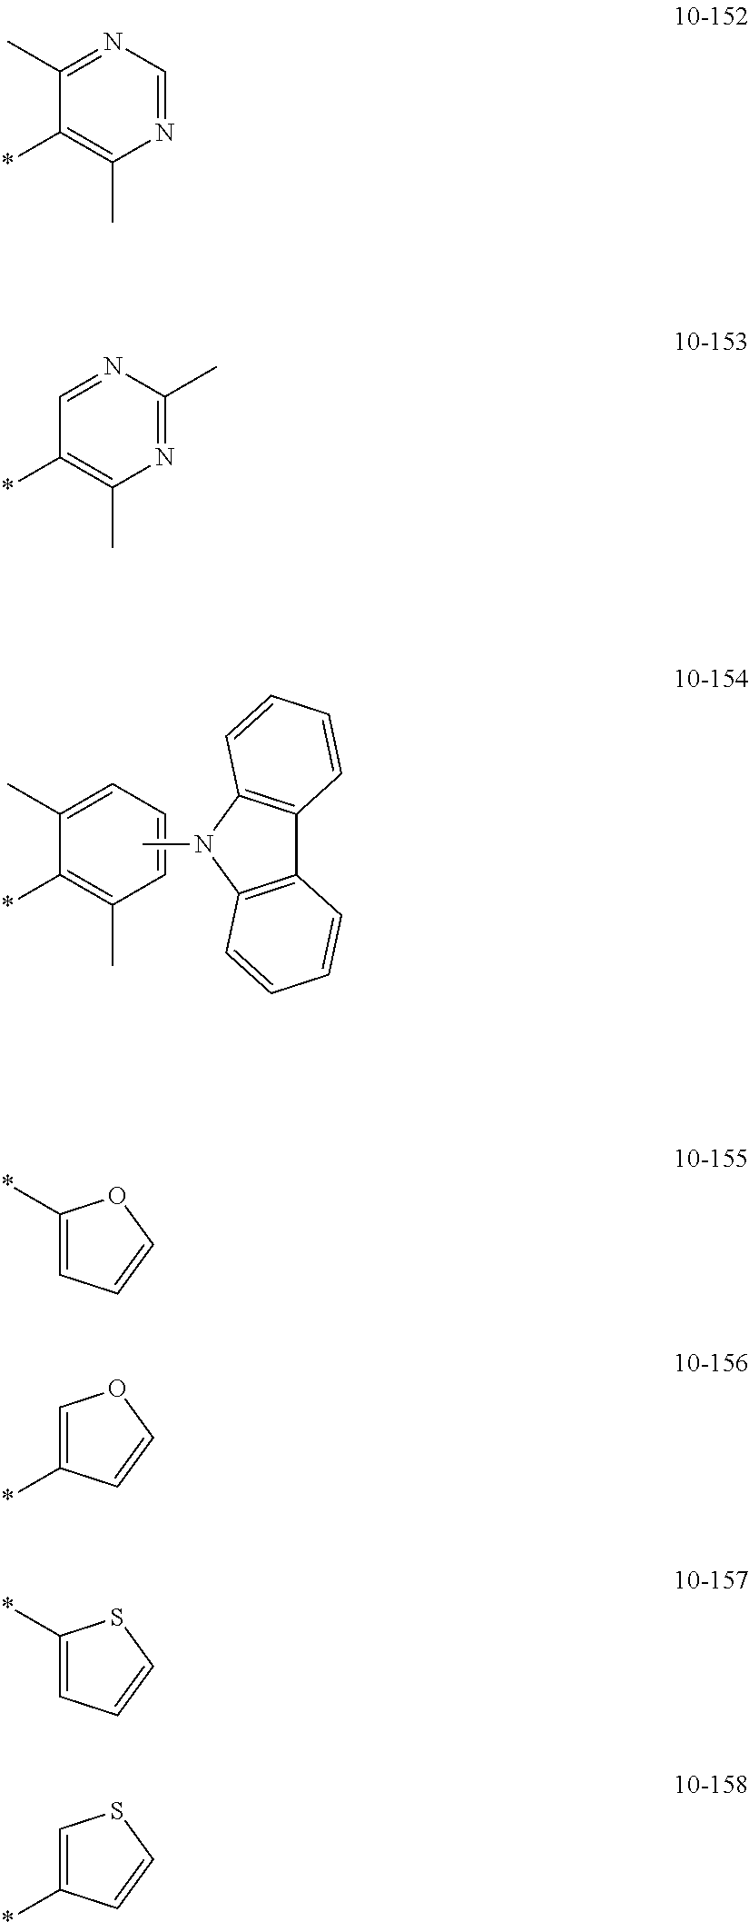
C1(*)=C(C)C=CC=C1C.CN1C2=C(C3=C1C=CC=C3)C=CC=C2.C1(*)=C(C)N=CN=C1C.C1(*)=C(C)N=C(C)N=C1.C1(*)=CC=CO1.C1=C(*)C=CO1.C1(*)=CC=CS1.C1=C(*)C=CS1
